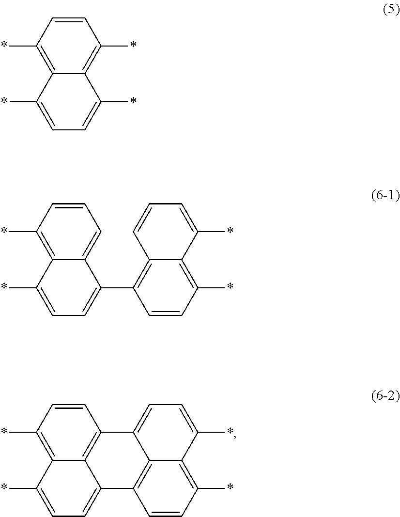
*C1=C2C(=C(*)C=C1)C(*)=CC=C2*.*C1=C2C(=CC=C1)C(C1=C3C(=C(*)C=C1)C(*)=CC=C3)=CC=C2*.*C1=C2C3=C(C=C1)C1=CC=C(*)C4=C(*)C=CC(=C41)C3=CC=C2*
